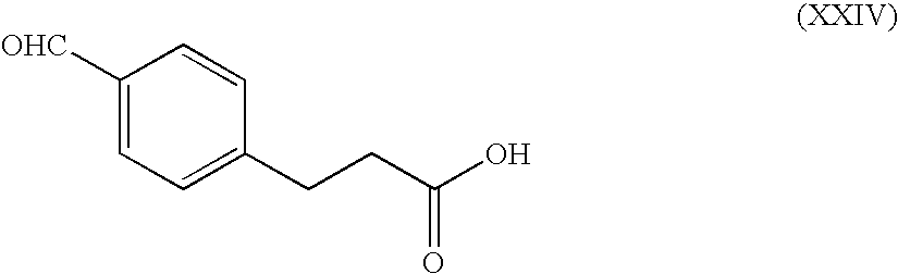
C1([OHC])=CC=C(CCC(O)=O)C=C1
